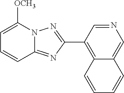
C1(C2=C3C(=CN=C2)C=CC=C3)=NN2C(=N1)C=CC=C2[OCH3]
